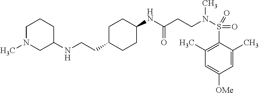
C1(CCNC2CCCN(C)C2)CCC(NC(CCN(S(C2=C(C)C=C([OMe])C=C2C)(=O)=O)C)=O)CC1
